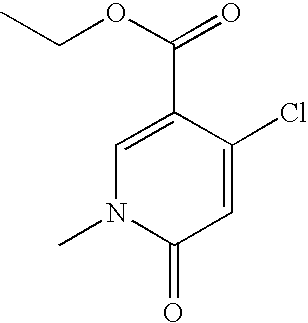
C1=C(C(OCC)=O)C(Cl)=CC(=O)N1C
